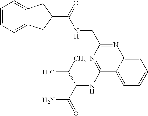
C1=CC=C2C(=C1)CC(C(=O)NCC1=NC3=CC=CC=C3C(NC(C(=O)N)C(C)C)=N1)C2
